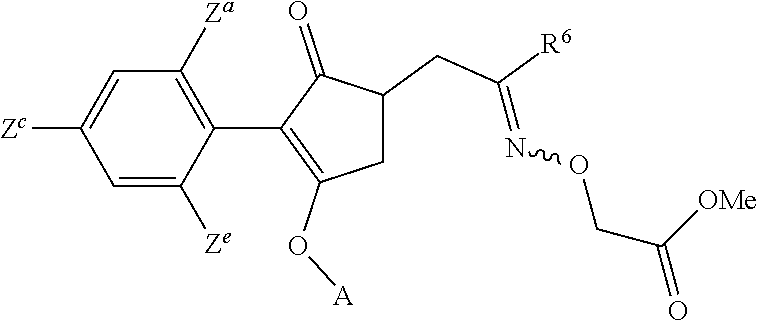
C1=C([Ze])C(C2=C(O[A])CC(CC([R6])=NOCC(=O)[OMe])C2=O)=C([Za])C=C1[Zc]
